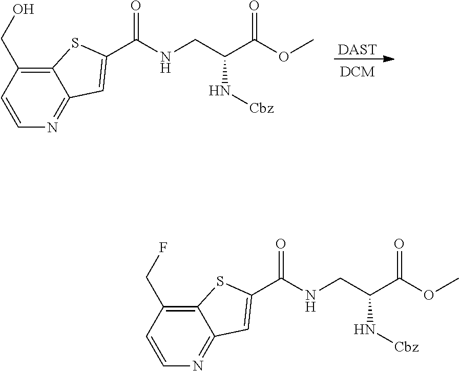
C12=C(CF)C=CN=C1C=C(C(=O)NCC(C(OC)=O)N[Cbz])S2.[DAST].C12=C(CO)C=CN=C1C=C(C(=O)NCC(C(OC)=O)N[Cbz])S2.[DCM]
